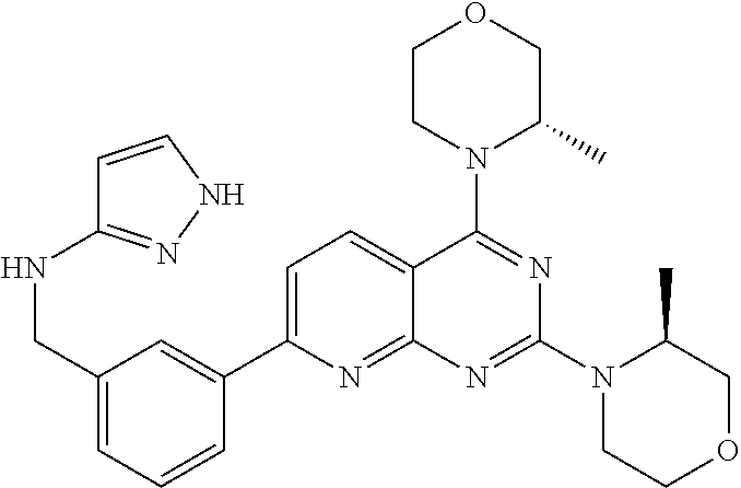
C1(CNC2=NNC=C2)=CC=CC(C2=CC=C3C(=N2)N=C(N2CCOCC2C)N=C3N2C(C)COCC2)=C1
